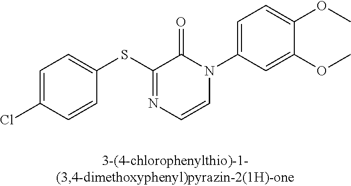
C1(SC2=NC=CN(C3=CC=C(OC)C(OC)=C3)C2=O)=CC=C(Cl)C=C1
